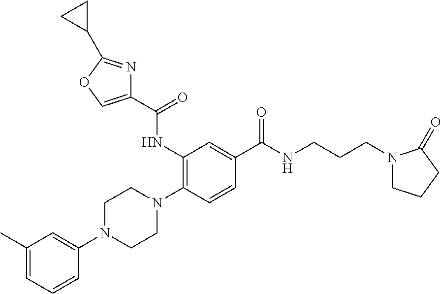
C1(C)=CC=CC(N2CCN(C3=C(NC(C4=COC(C5CC5)=N4)=O)C=C(C(NCCCN4CCCC4=O)=O)C=C3)CC2)=C1
